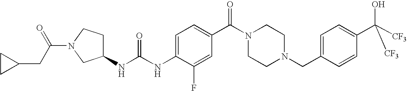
C1(NC(=O)NC2=CC=C(C(=O)N3CCN(CC4=CC=C(C(O)([CF3])[CF3])C=C4)CC3)C=C2F)CCN(C(CC2CC2)=O)C1
